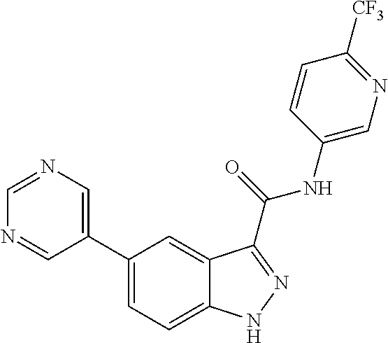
N1=CN=CC(C2=CC=C3C(=C2)C(C(NC2=CN=C([CF3])C=C2)=O)=NN3)=C1
